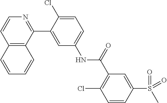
C12=C(C(C3=CC(NC(C4=C(Cl)C=CC(S(=O)(C)=O)=C4)=O)=CC=C3Cl)=NC=C1)C=CC=C2
